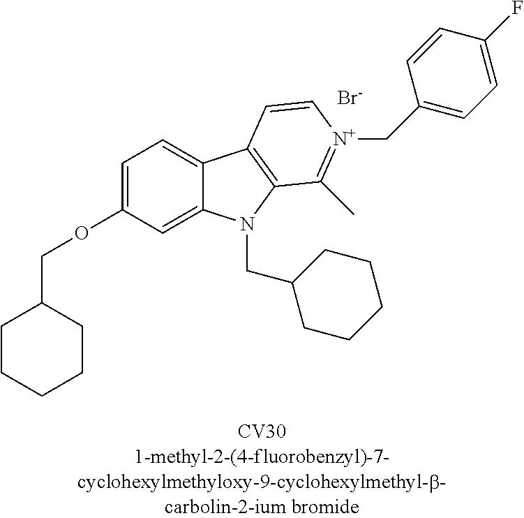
C1CC(COC2=CC=C3C(=C2)N(CC2CCCCC2)C2=C3C=C[N+](CC3=CC=C(F)C=C3)=C2C)CCC1.[Br-]
